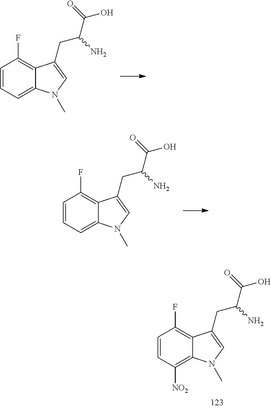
C1=CC=C2C(=C1F)C(CC(C(=O)O)N)=CN2C.C1=CC([NO2])=C2C(=C1F)C(CC(C(=O)O)N)=CN2C.C1=CC=C2C(=C1F)C(CC(C(=O)O)N)=CN2C
